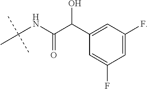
C(NC(C)(C)C)(C(C1=CC(F)=CC(F)=C1)O)=O
